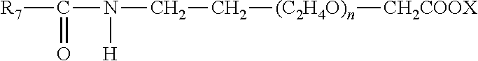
[R7]C(N(CC[(C2H4O)n][CH2COOX])[H])=O
